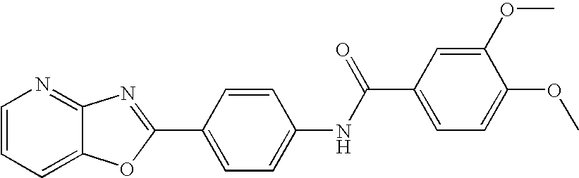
C1=CC=C2C(=N1)N=C(C1=CC=C(NC(C3=CC=C(OC)C(OC)=C3)=O)C=C1)O2
